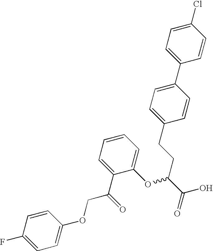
C1(Cl)=CC=C(C2=CC=C(CCC(C(O)=O)OC3=CC=CC=C3C(COC3=CC=C(F)C=C3)=O)C=C2)C=C1
